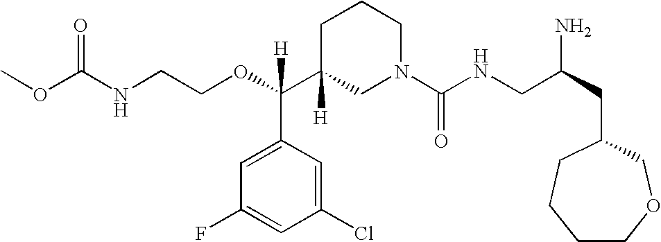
O=C(NCCOC(C1([H])CN(C(NCC(CC2CCCCOC2)N)=O)CCC1)(C1=CC(F)=CC(Cl)=C1)[H])OC
